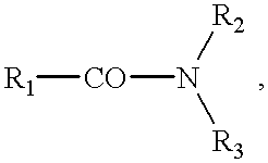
[CO](N([R3])[R2])[R1]
